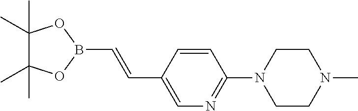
C1(C)(C)C(C)(C)OB(C=CC2=CN=C(N3CCN(C)CC3)C=C2)O1
